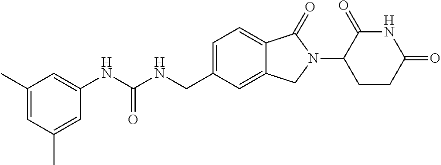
C1(NC(NCC2=CC=C3C(=C2)CN(C2CCC(=O)NC2=O)C3=O)=O)=CC(C)=CC(C)=C1
